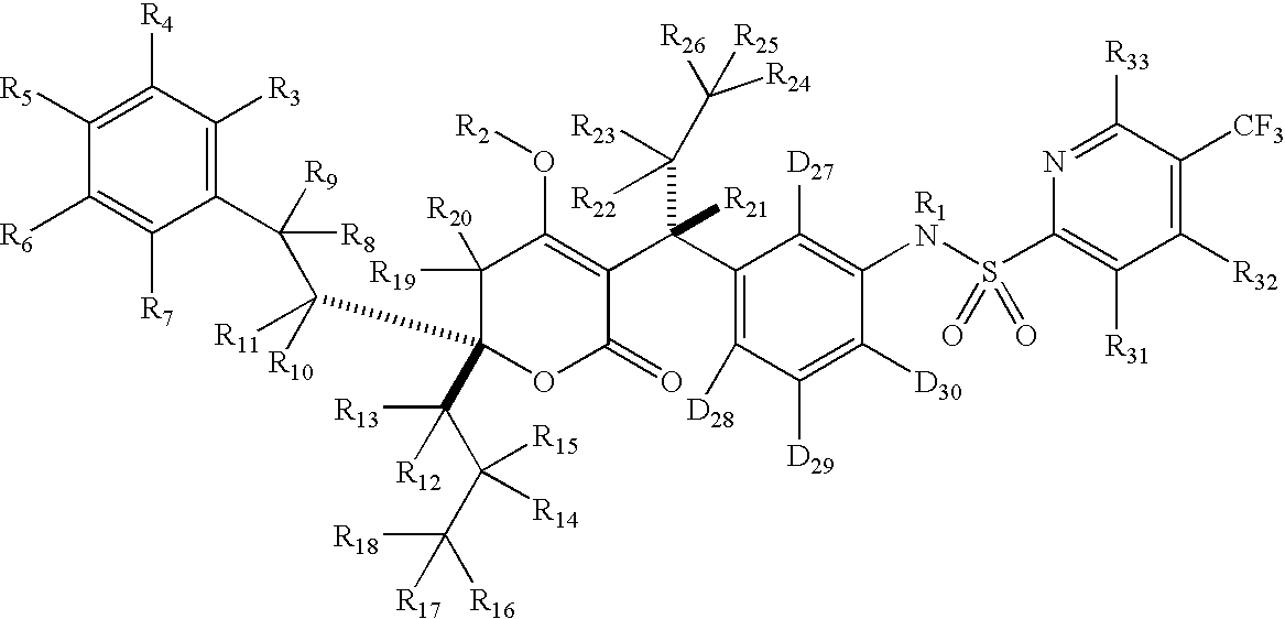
C1(C(C2=C(O[R2])C([R20])([R19])C(C([R11])([R10])C([R9])(C3=C([R3])C([R4])=C([R5])C([R6])=C3[R7])[R8])(C(C(C([R18])([R17])[R16])([R15])[R14])([R13])[R12])OC2=O)(C([R22])([R23])C([R26])([R25])[R24])[R21])=C([D28])C([D29])=C([D30])C([R1N]S(C2=C([R31])C([R32])=C([CF3])C([R33])=N2)(=O)=O)=C1[D27]
